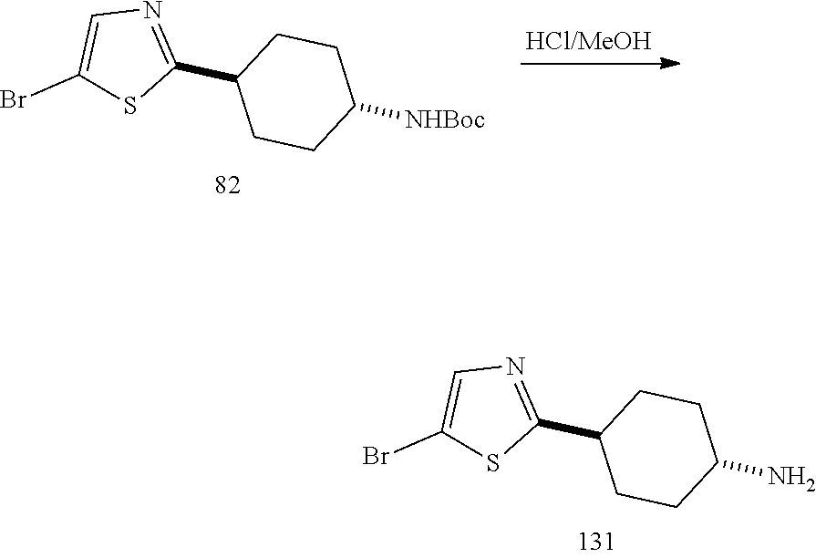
C1=C(Br)SC(C2CCC(N)CC2)=N1.C1=C(Br)SC(C2CCC([NHBoc])CC2)=N1
